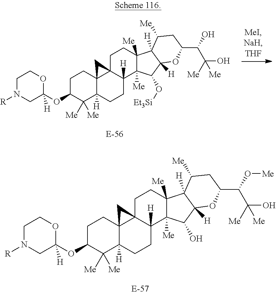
C1N([R])CC(OC2C([Me])([Me])C3([H])C4(CC2)C2(C([H])(CC3)C3([Me])C([Me])(CC2)C2([H])C([H])(C3O[Et3Si])OC(C(O)C(O)([Me])[Me])CC2[Me])C4)([H])OC1.C1N([R])CC(OC2C([Me])([Me])C3([H])C4(CC2)C2(C([H])(CC3)C3([Me])C([Me])(CC2)C2([H])C([H])(C3O)OC(C(O[Me])C(O)([Me])[Me])CC2[Me])C4)([H])OC1
